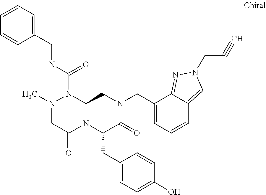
N(C(=O)N1N(C)CC(=O)N2C1CN(CC1=CC=CC3=CN(CC#C)N=C13)C(=O)C2CC1=CC=C(O)C=C1)CC1=CC=CC=C1
